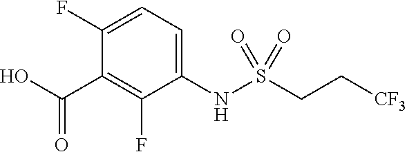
C1(F)=CC=C(NS(CC[CF3])(=O)=O)C(F)=C1C(O)=O
